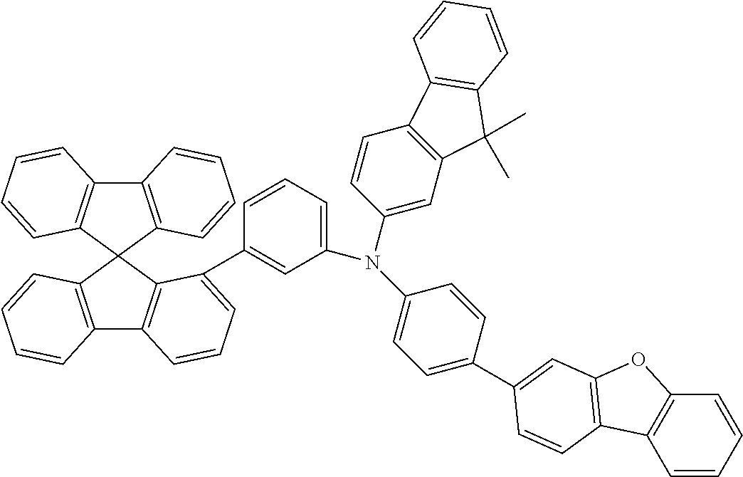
C12=C(C3(C4=C1C=CC=C4)C1=C(C4=C3C(C3=CC(N(C5=CC6=C(C=C5)C5=C(C6(C)C)C=CC=C5)C5=CC=C(C6=CC7=C(C8=C(C=CC=C8)O7)C=C6)C=C5)=CC=C3)=CC=C4)C=CC=C1)C=CC=C2
